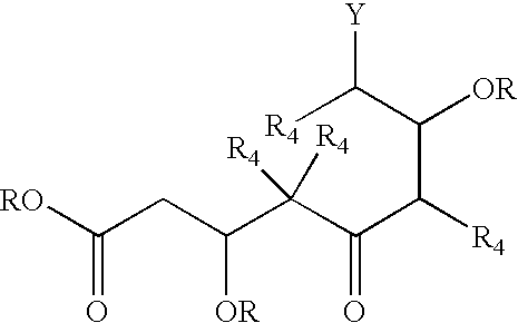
[RO]C(CC(C(C(=O)C([R4])C(C([R4])[Y])[OR])([R4])[R4])[OR])=O
